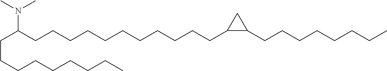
N(C(CCCCCCCCCCCC1CC1CCCCCCCC)CCCCCCCCC)(C)C
